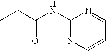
C1(NC(CC)=O)=NC=CC=N1
